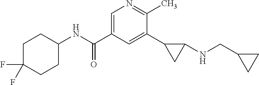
C1(NC(=O)C2=CN=C(C)C(C3CC3NCC3CC3)=C2)CCC(F)(F)CC1
